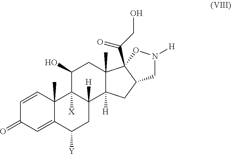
C1=CC2(C)C(=CC1=O)C([Y])CC1([H])C2([X])C(O)CC2(C)C1([H])CC1C2(C(CO)=O)ON([H])C1
